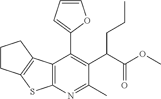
C12=C(N=C(C)C(C(C(OC)=O)CCC)=C1C1=CC=CO1)SC1=C2CCC1
